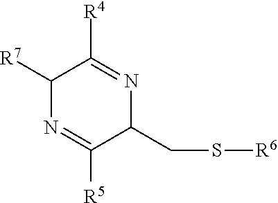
C1([R7])N=C([R5])C(CS[R6])N=C1[R4]
